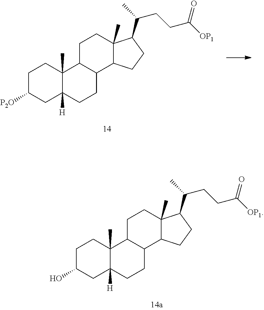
C1C([P2O])CC2([H])C(C)(C1)C1C(CC2)C2C(C)(CC1)C(C(CCC([OP1])=O)C)CC2.C1C(O)CC2([H])C(C)(C1)C1C(CC2)C2C(C)(CC1)C(C(CCC([OP1])=O)C)CC2
